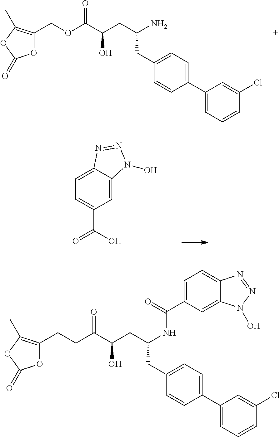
C1=C(C(=O)NC(CC(C(CCC2=C(C)OC(=O)O2)=O)O)CC2=CC=C(C3=CC=CC(Cl)=C3)C=C2)C=C2C(=C1)N=NN2O.NC(CC(C(OCC1=C(C)OC(=O)O1)=O)O)CC1=CC=C(C2=CC=CC(Cl)=C2)C=C1.C1=C2C(=CC(C(O)=O)=C1)N(O)N=N2
